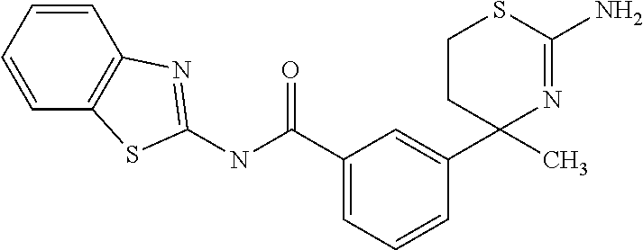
C1(C(NC2=NC3=C(C=CC=C3)S2)=O)=CC=CC(C2(C)CCSC(N)=N2)=C1
